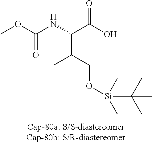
COC(=O)NC(C(O)=O)C(C)CO[Si](C(C)(C)C)(C)C
